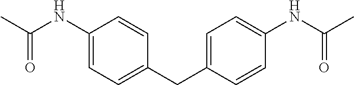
C(NC1=CC=C(CC2=CC=C(NC(C)=O)C=C2)C=C1)(C)=O
